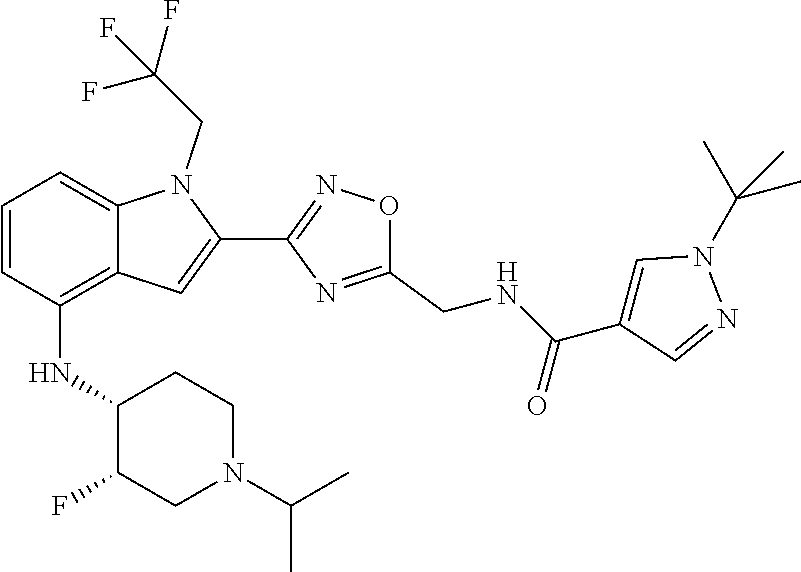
C1=CC(NC2C(F)CN(C(C)C)CC2)=C2C(=C1)N(CC(F)(F)F)C(C1=NOC(CNC(C3=CN(C(C)(C)C)N=C3)=O)=N1)=C2
